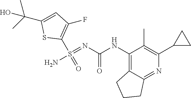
C1(NC(N=S(N)(=O)C2=C(F)C=C(C(C)(C)O)S2)=O)=C2C(=NC(C3CC3)=C1C)CCC2
